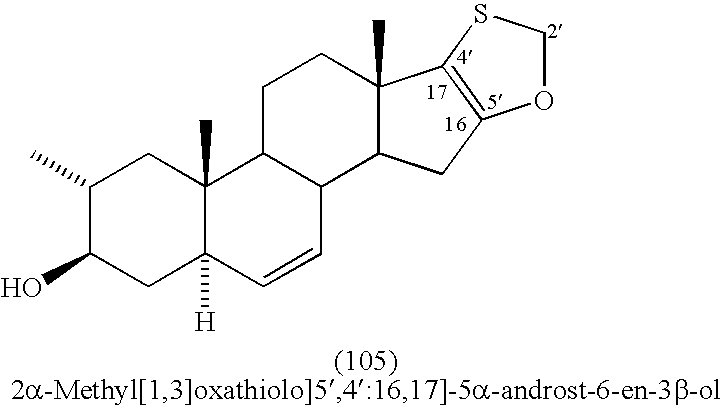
C1(C)C(O)CC2([H])C(C)(C1)C1C(C=C2)C2C(C)(CC1)C1=C(C2)OCS1
